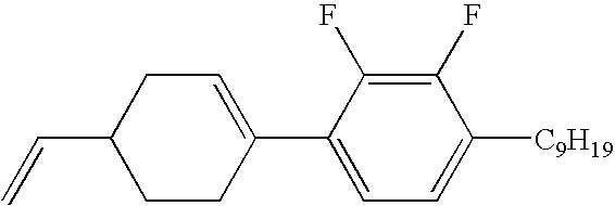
C1(F)=C(F)C(C2=CCC(C=C)CC2)=CC=C1[C9H19]
